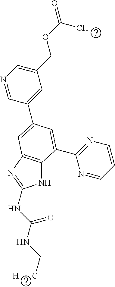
N1C2=C(N=C1NC(NC[H      C])=O)C=C(C1=CC(COC(=O)C)=CN=C1)C=C2C1=NC=CC=N1
